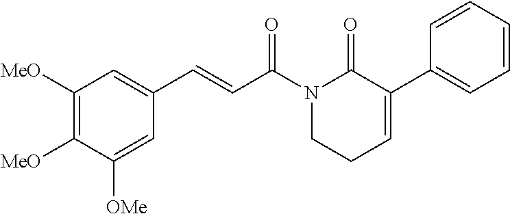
C1([MeO])=C([MeO])C([OMe])=CC(C=CC(N2CCC=C(C3=CC=CC=C3)C2=O)=O)=C1
